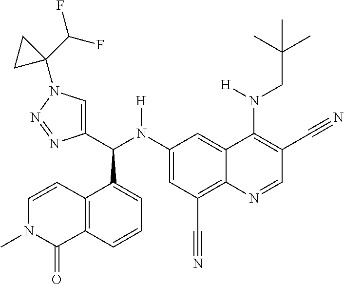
C1(N(C(C2=CN(C3(C(F)F)CC3)N=N2)C2=CC=CC3=C2C=CN(C)C3=O)[H])=CC(C#N)=C2C(=C1)C(N(CC(C)(C)C)[H])=C(C#N)C=N2
